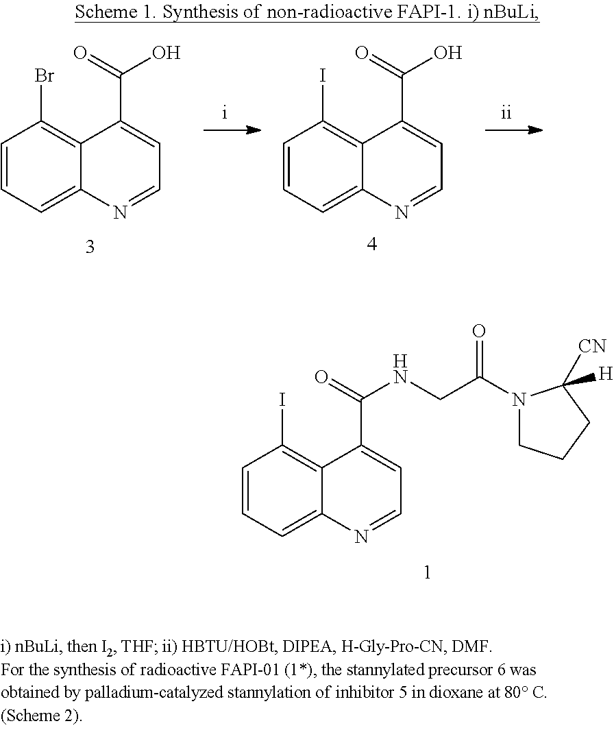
C1=CC=C2C(=C1Br)C(C(=O)O)=CC=N2.C1=CC=C2C(=C1I)C(C(=O)O)=CC=N2.C1=CC=C2C(=C1I)C(C(=O)NCC(N1CCCC1([H])[CN])=O)=CC=N2
